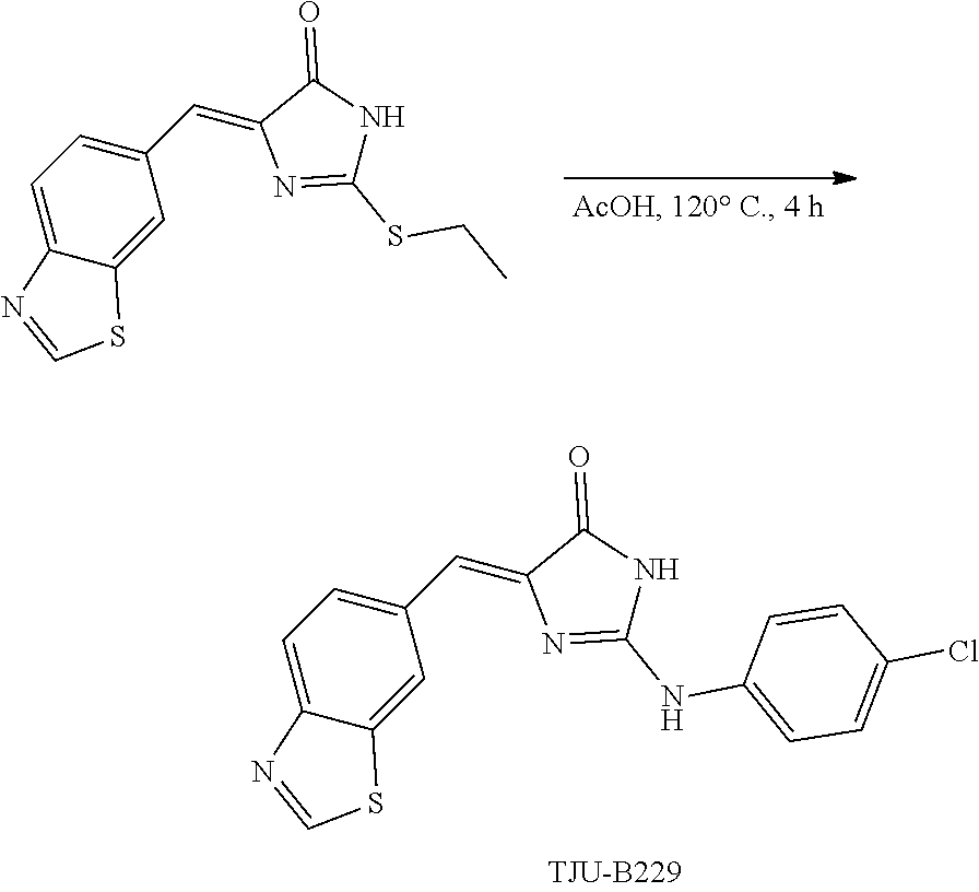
C1=C2C(=CC(C=C3N=C(SCC)NC3=O)=C1)SC=N2.C1=C2C(=CC(C=C3N=C(NC4=CC=C(Cl)C=C4)NC3=O)=C1)SC=N2
